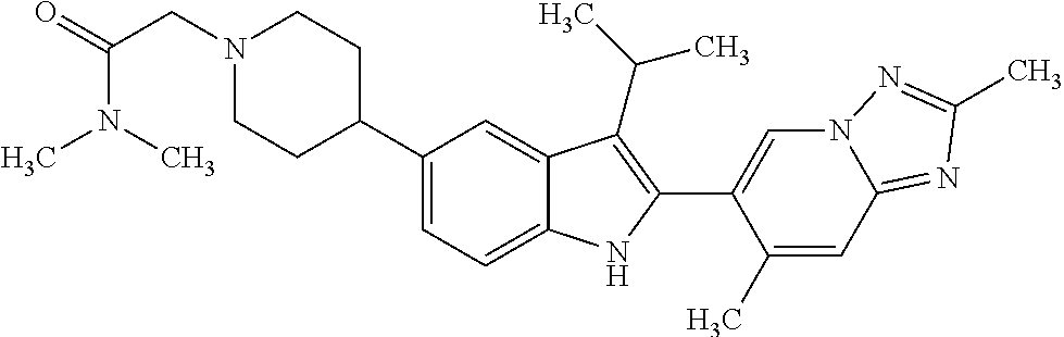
N1(CC(=O)N(C)C)CCC(C2=CC=C3C(=C2)C(C(C)C)=C(C2=CN4C(=NC(C)=N4)C=C2C)N3)CC1
